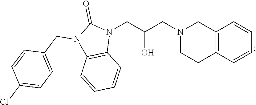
C12=C(C=CC=C1)CCN(CC(CN1C(=O)N(CC3=CC=C(Cl)C=C3)C3=C1C=CC=C3)O)C2
